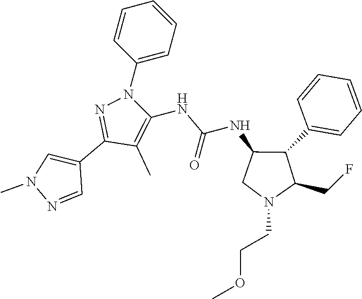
C1(C)=C(NC(=O)NC2CN(CCOC)C(CF)C2C2=CC=CC=C2)N(C2=CC=CC=C2)N=C1C1=CN(C)N=C1
